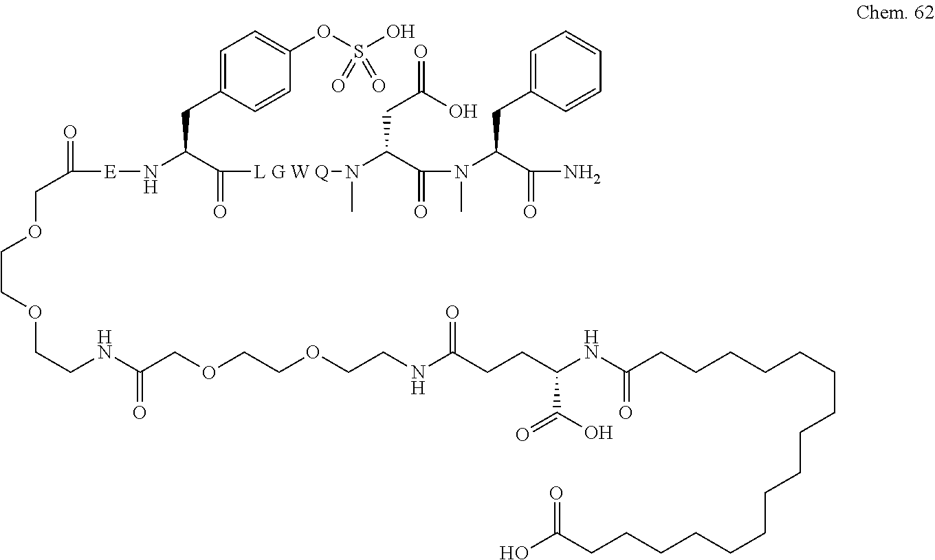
O(CCOCCNC(COCCOCCNC(CCC(NC(CCCCCCCCCCCCCCCCC(O)=O)=O)C(O)=O)=O)=O)CC([E]NC(C(=O)[L G W Q]N(C)C(C(=O)N(C(C(N)=O)CC1=CC=CC=C1)C)CC(O)=O)CC1=CC=C(OS(O)(=O)=O)C=C1)=O
